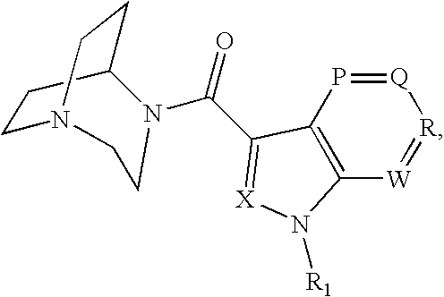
C12=C([W]=[R][Q]=P1)N([R1])[X]=C2C(=O)N1C2CCN(CC2)CC1
